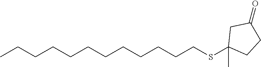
C(CCCSC1(C)CCC(=O)C1)CCCCCCCC
